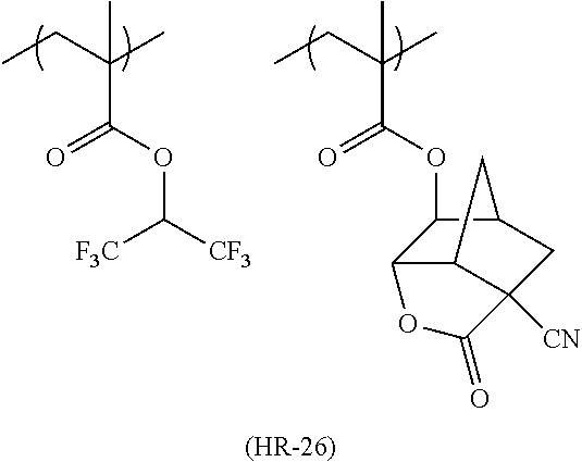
CCC(C)(C)C(OC([CF3])[F3C])=O.CCC(C)(C)C(OC1C2C3C([CN])(CC1C3)C(=O)O2)=O.[(HR-26)]
